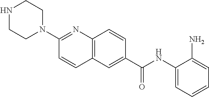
N1CCN(C2=NC3=C(C=C2)C=C(C(NC2=CC=CC=C2N)=O)C=C3)CC1
